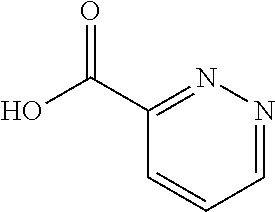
C1=CC(C(O)=O)=NN=C1
